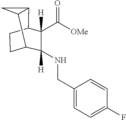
C1CC2C3C(C1C(C)([H])(NCC1=CC=C(F)C=C1)C2(C(=O)[OMe])[H])C3
